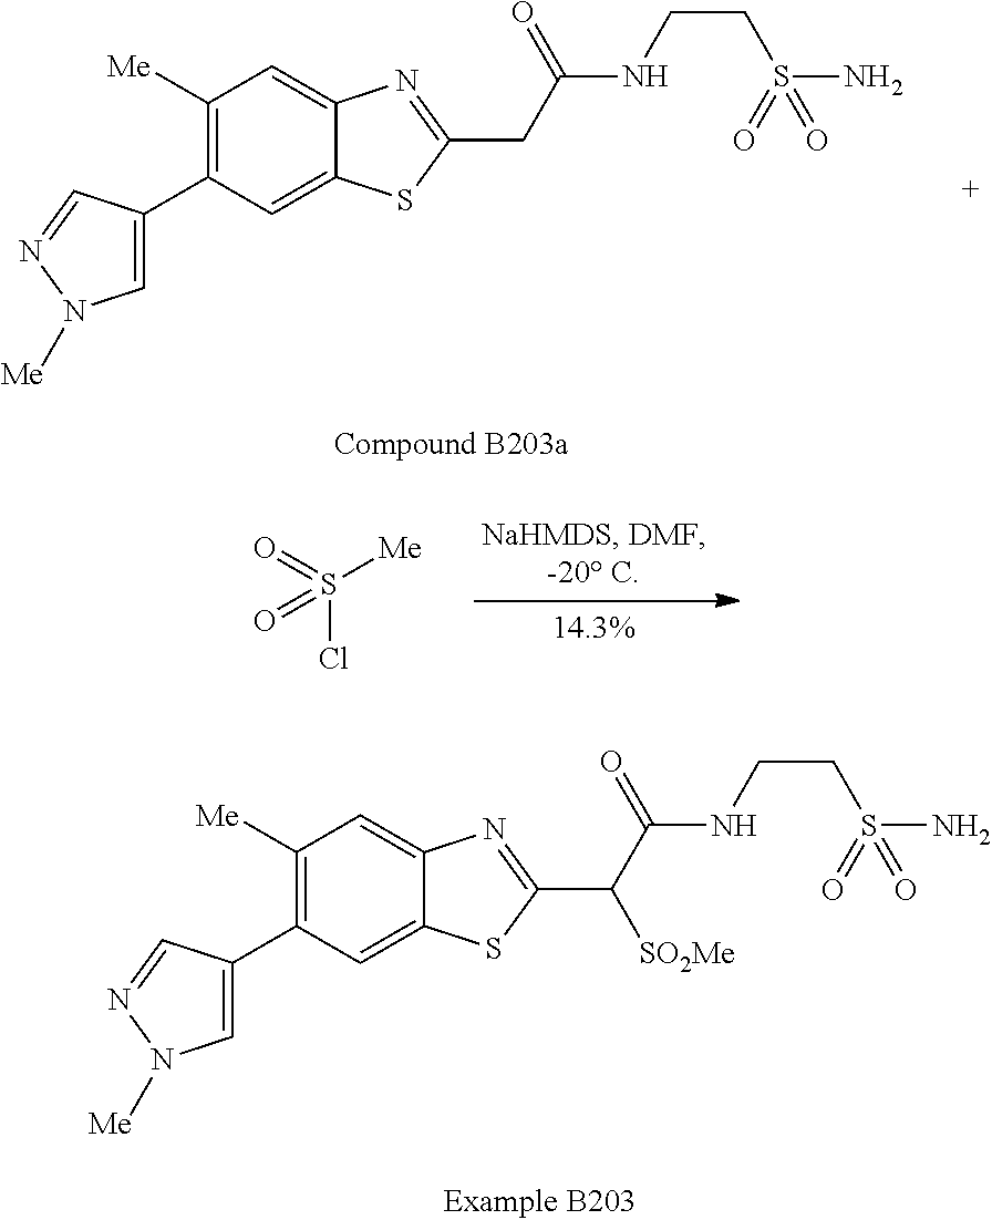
C1([Me])=C(C2=CN([Me])N=C2)C=C2C(=C1)N=C(CC(=O)NCCS(N)(=O)=O)S2.[Me]S(Cl)(=O)=O.C1([Me])=C(C2=CN([Me])N=C2)C=C2C(=C1)N=C(C(C(=O)NCCS(N)(=O)=O)[SO2Me])S2
